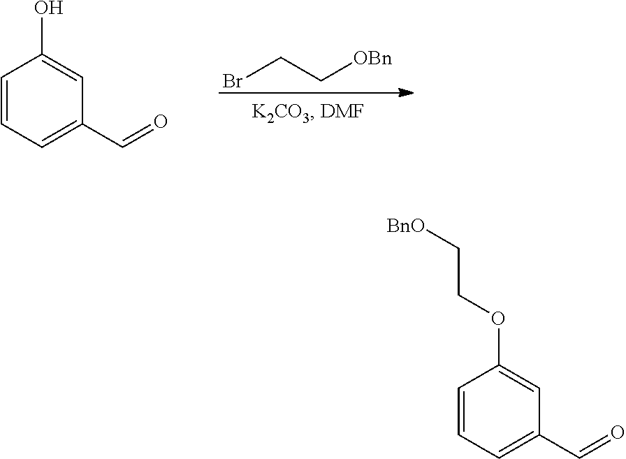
C1=C(C=O)C=C(O)C=C1.C(CBr)[OBn].C1=CC(OCC[BnO])=CC(C=O)=C1
